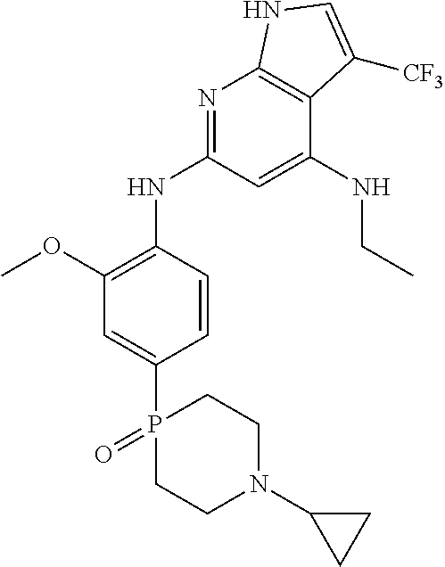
P1(C2=CC(OC)=C(NC3=NC4=C(C(NCC)=C3)C([CF3])=CN4)C=C2)(=O)CCN(C2CC2)CC1
